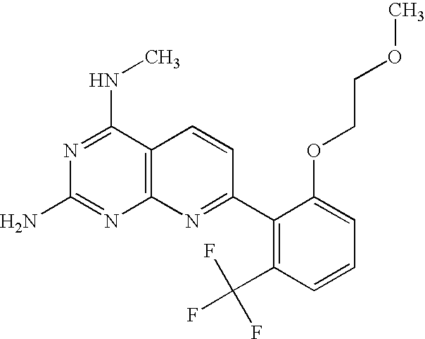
C12=C(C(NC)=NC(N)=N1)C=CC(C1=C(C(F)(F)F)C=CC=C1OCCOC)=N2
